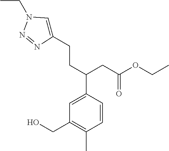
C1=C(C(CC(OCC)=O)CCC2=CN(CC)N=N2)C=CC(C)=C1CO
